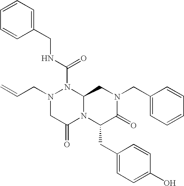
N1(CC=C)CC(=O)N2C(N1C(NCC1=CC=CC=C1)=O)CN(CC1=CC=CC=C1)C(=O)C2CC1=CC=C(O)C=C1
